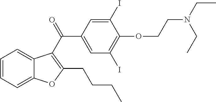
C1=CC=C2C(=C1)C(C(=O)C1=CC(I)=C(OCCN(CC)CC)C(I)=C1)=C(CCCC)O2
